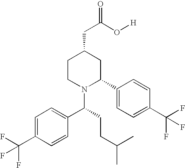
C1=C(C(F)(F)F)C=CC(C(N2C(C3=CC=C(C(F)(F)F)C=C3)CC(CC(O[H])=O)CC2)CCC(C)C)=C1
